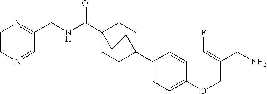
N(C(C12CCC(C3=CC=C(OCC(CN)=CF)C=C3)(CC1)CC2)=O)CC1=NC=CN=C1
